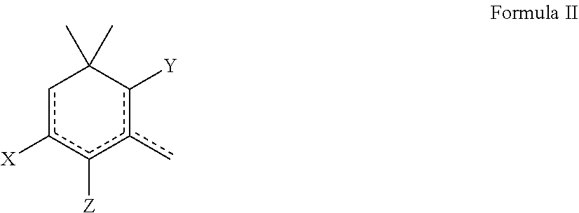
c1c([X])c([Z])c(c)c([Y])C1(C)C
